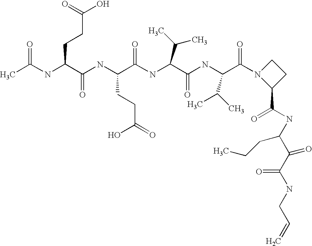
CC(NC(C(NC(C(NC(C(NC(C(=O)N1C(C(NC(C(C(NCC=C)=O)=O)CCC)=O)CC1)C(C)C)=O)C(C)C)=O)CCC(=O)O)=O)CCC(O)=O)=O
